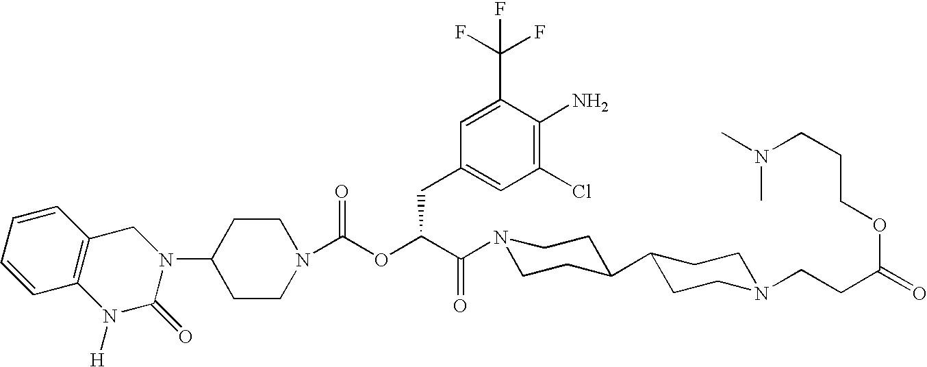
C1(N2CC3=C(N([H])C2=O)C=CC=C3)CCN(C(OC(C(N2CCC(C3CCN(CCC(=O)OCCCN(C)C)CC3)CC2)=O)CC2=CC(Cl)=C(N)C(C(F)(F)F)=C2)=O)CC1
